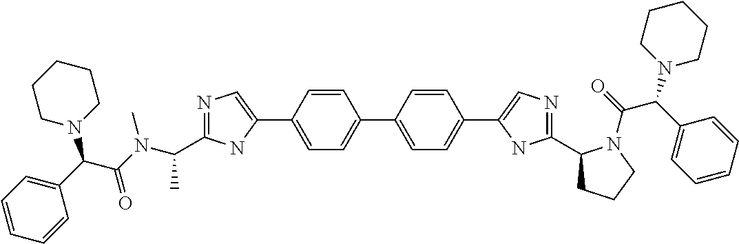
C1=C(C2=CN=C(C(N(C(C(C3=CC=CC=C3)N3CCCCC3)=O)C)C)N2)C=CC(C2=CC=C(C3=CN=C(C4CCCN4C(C(C4=CC=CC=C4)N4CCCCC4)=O)N3)C=C2)=C1
